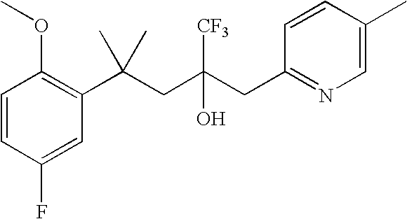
C1=CC(F)=CC(C(CC(CC2=NC=C(C)C=C2)([CF3])O)(C)C)=C1OC
